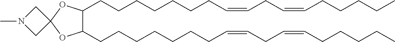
C1(CCCCCCCC=CCC=CCCCCC)C(CCCCCCCC=CCC=CCCCCC)OC2(O1)CN(C)C2
